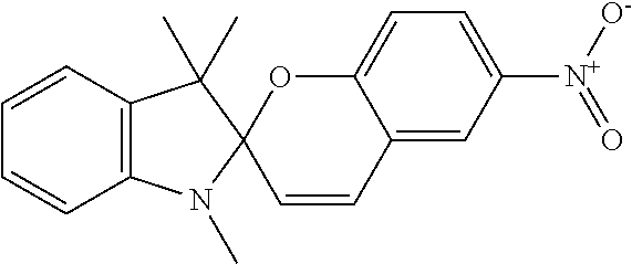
C12=C(C=CC=C1)C(C)(C)C1(N2C)C=CC2=CC([N+]([O-])=O)=CC=C2O1
